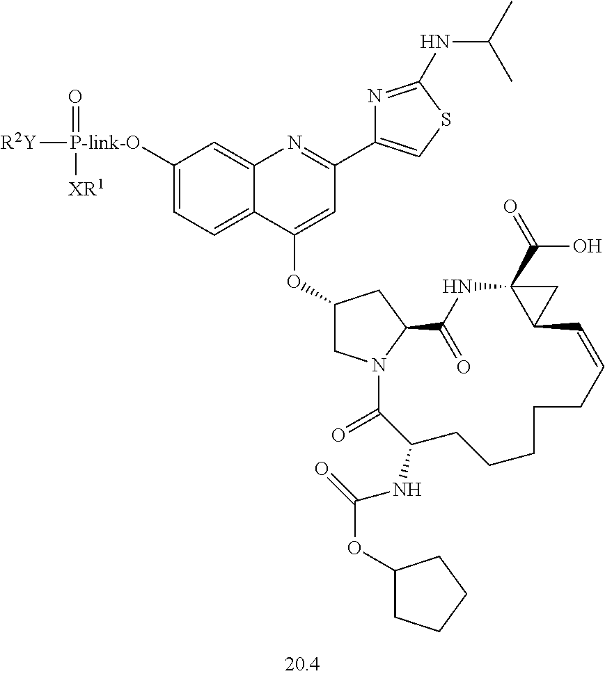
C1([P-link-O]([R2Y])(=O)[XR1])=CC=C2C(=C1)N=C(C1=CSC(NC(C)C)=N1)C=C2OC1CN2C(C1)C(=O)NC1(C(O)=O)C(C=CCCCCCC(NC(=O)OC3CCCC3)C2=O)C1
